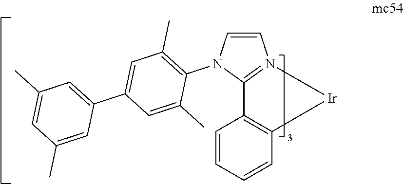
C1=CC=CC2=C1C1=N(C=CN1C1=C(C)C=C(C3=CC(C)=CC(C)=C3)C=C1C)[Ir]2
